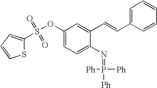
S1C(S(OC2=CC=C(N=P([Ph])([Ph])[Ph])C(C=CC3=CC=CC=C3)=C2)(=O)=O)=CC=C1
